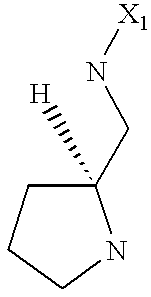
C1(CN[X1])([H])CCCN1
